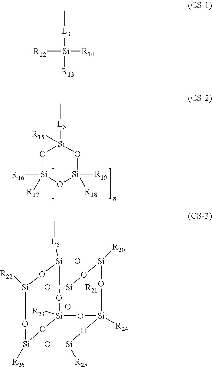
O1[Si]([R16])([R17])O[Si]([R19])([R18])O[Si]1([L3]C)[R15].O1[Si]2([L5]C)O[Si]3([R23])O[Si]4([R24])O[Si]1([R20])O[Si]1([R21])O[Si]([R22])(O2)O[Si]([R26])(O[Si]([R25])(O4)O1)O3.C[L3][Si]([R13])([R14])[R12]
